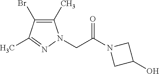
C1(C)=C(Br)C(C)=NN1CC(N1CC(O)C1)=O
